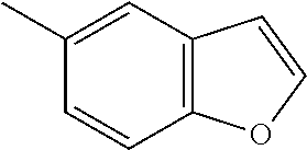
C12=C(C=CO1)C=C(C)C=C2
